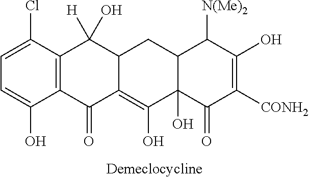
C1(Cl)=CC=C(O)C2=C1C(O)([H])C1C(=C(O)C3(O)C(C1)C([N(Me)2])C(O)=C([CONH2])C3=O)C2=O
